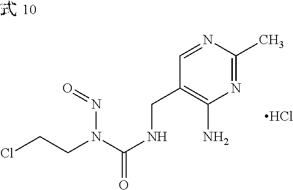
N1=C(C)N=CC(CNC(N(CCCl)N=O)=O)=C1N.Cl
